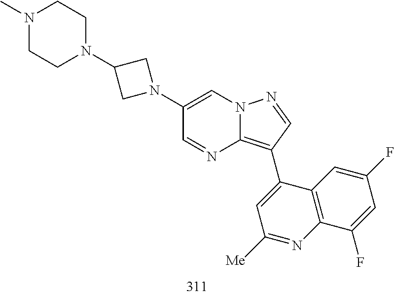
C1(C2=C3N=CC(N4CC(N5CCN(C)CC5)C4)=CN3N=C2)=CC([Me])=NC2=C1C=C(F)C=C2F
